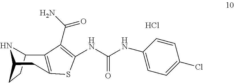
Cl.C12CCC(CC3=C1C(C(=O)N)=C(NC(NC1=CC=C(Cl)C=C1)=O)S3)N2
